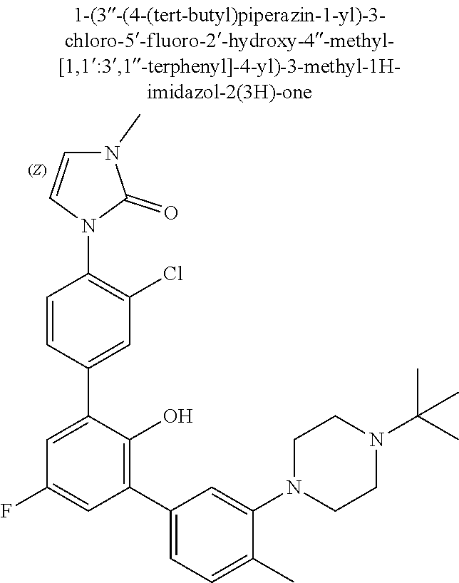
C1CN(C2=CC(C3=C(O)C(C4=CC(Cl)=C(N5C=CN(C)C5=O)C=C4)=CC(F)=C3)=CC=C2C)CCN1C(C)(C)C
